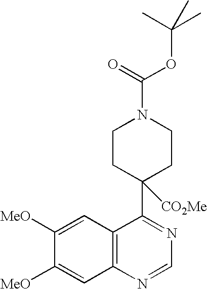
C1=C([MeO])C([MeO])=CC2=C1C(C1([CO2Me])CCN(C(=O)OC(C)(C)C)CC1)=NC=N2
